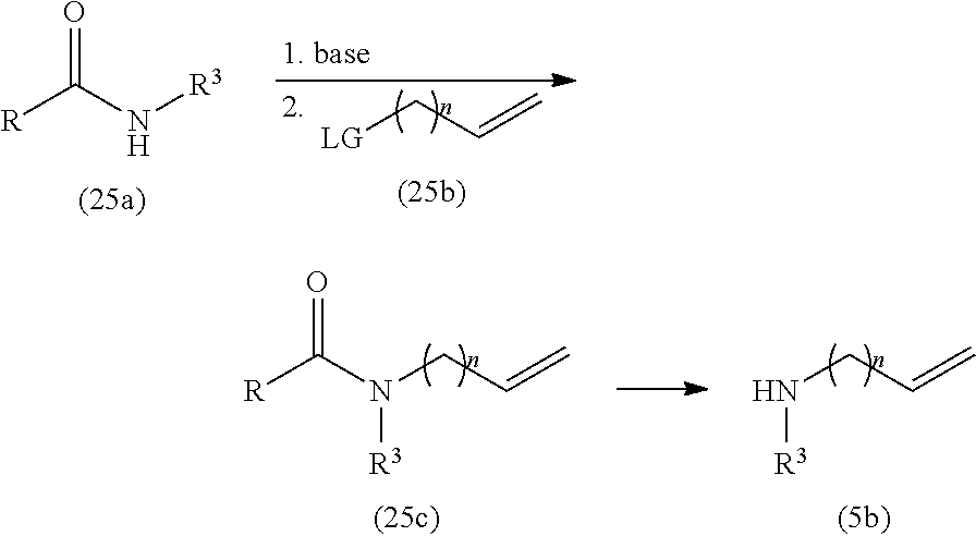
[R]C(N[R3])=O.[LG]CC=C.N(CC=C)[R3].N(CC=C)(C([R])=O)[R3]
